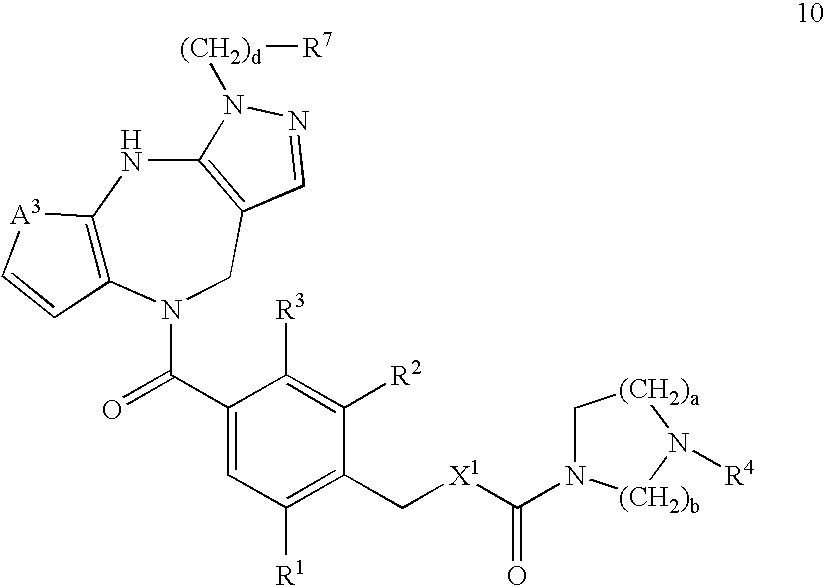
C1(C(=O)N2C3=C(NC4=C(C2)C=NN4[(CH2)d][R7])[A3]C=C3)=CC([R1])=C(C[X1]C(=O)N2C[(CH2)a]N([R4])[(CH2)b]2)C([R2])=C1[R3]
